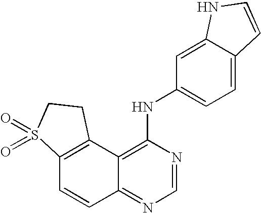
C12=C(C3=C(NC4=CC=C5C(=C4)NC=C5)N=CN=C3C=C1)CCS2(=O)=O
